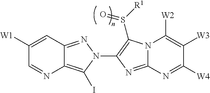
C12=C(I)N(C3=C(S([R1])=O)N4C(=N3)N=C([W4])C([W3])=C4[W2])N=C1C=C([W1])C=N2
